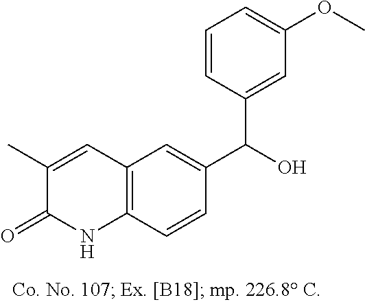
C1(C)=CC2=C(C=CC(C(O)C3=CC(OC)=CC=C3)=C2)NC1=O
